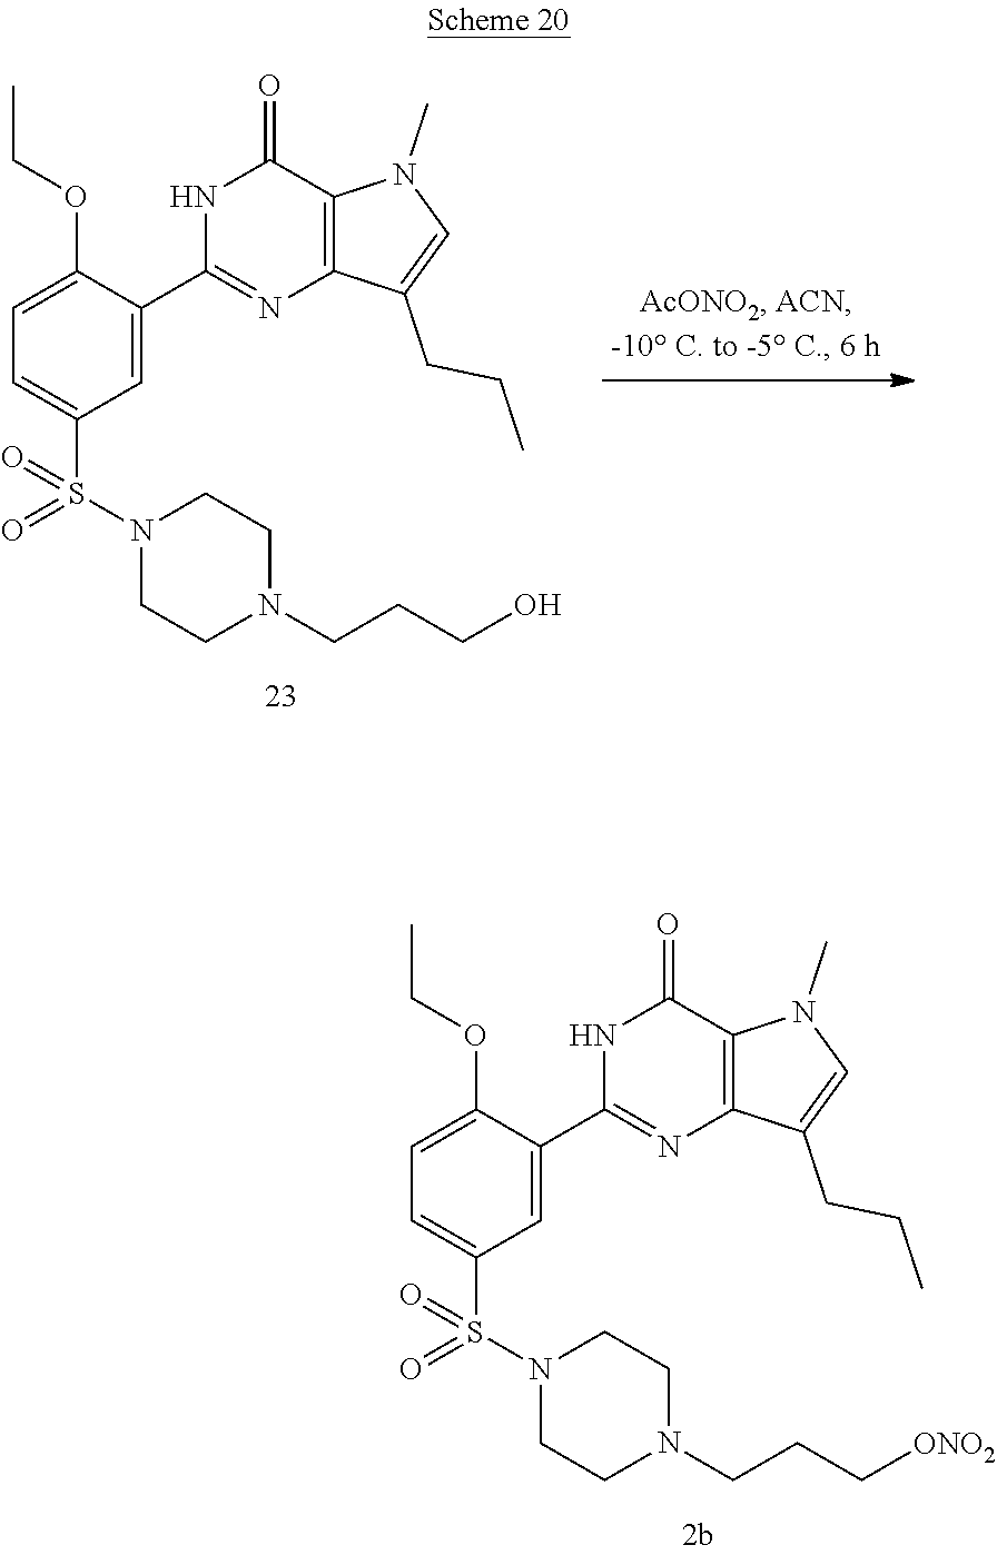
C1=C(OCC)C(C2=NC3=C(C(=O)N2)N(C)C=C3CCC)=CC(S(N2CCN(CCCO)CC2)(=O)=O)=C1.C1=C(OCC)C(C2=NC3=C(C(=O)N2)N(C)C=C3CCC)=CC(S(N2CCN(CCC[ONO2])CC2)(=O)=O)=C1
